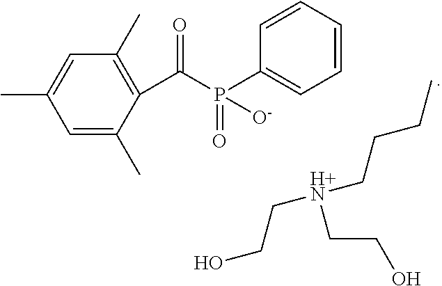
C1=C(C)C(C(P(=O)(C2=CC=CC=C2)[O-])=O)=C(C)C=C1C.OCC[H+N](CCCC)CCO
